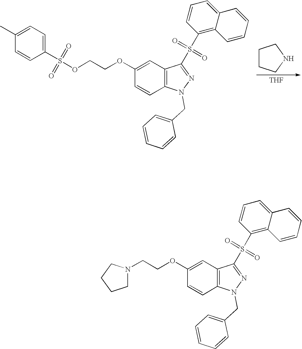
[THF].C1CCNC1.C1(OCCOS(C2=CC=C(C)C=C2)(=O)=O)=CC2=C(C=C1)N(CC1=CC=CC=C1)N=C2S(C1=C2C(=CC=C1)C=CC=C2)(=O)=O.C1(OCCN2CCCC2)=CC2=C(C=C1)N(CC1=CC=CC=C1)N=C2S(C1=C2C(=CC=C1)C=CC=C2)(=O)=O
